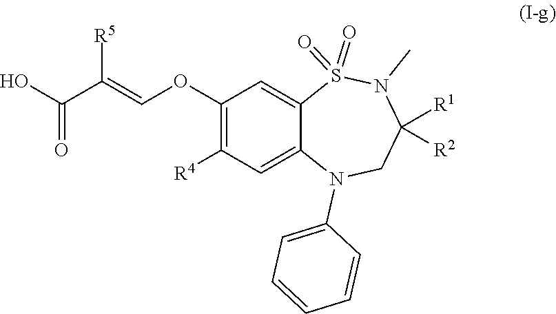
O=S1(=O)C2=CC(OC=C(C(O)=O)[R5])=C([R4])C=C2N(C2=CC=CC=C2)CC([R2])([R1])N1C
